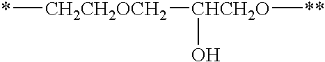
*[CH2CH2OCH2][CHCH2O]([**])O
